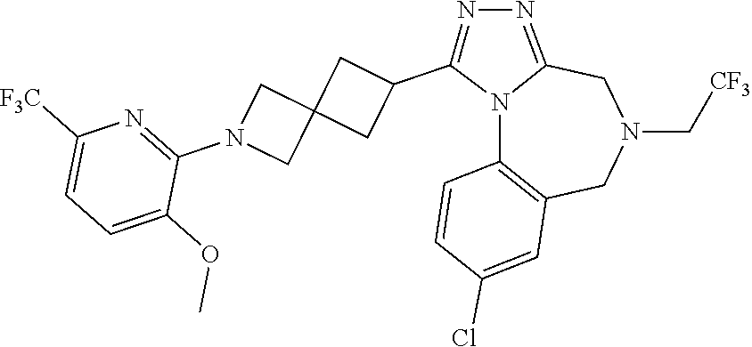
N12C3=C(CN(C[CF3])CC1=NN=C2C1CC2(C1)CN(C1=NC([F3C])=CC=C1OC)C2)C=C(Cl)C=C3
